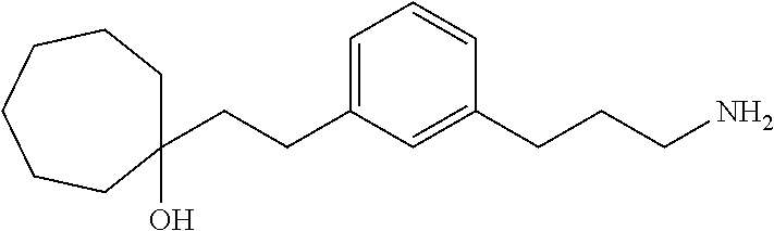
C1=C(CCC2(O)CCCCCC2)C=C(CCCN)C=C1
